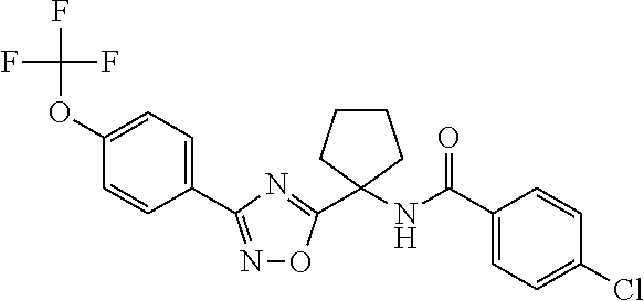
C1=C(C2=NOC(C3(NC(=O)C4=CC=C(Cl)C=C4)CCCC3)=N2)C=CC(OC(F)(F)F)=C1
